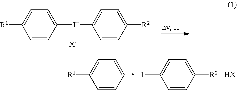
C1=CC([I+]C2=CC=C([R2])C=C2)=CC=C1[R1].[X-].C1=CC=CC=C1[R1].C1=CC([R2])=CC=C1I.[HX]
